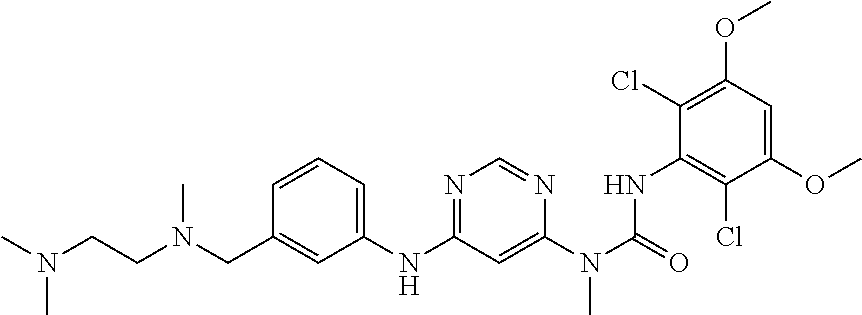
C1=CC=C(NC2=NC=NC(N(C(=O)NC3=C(Cl)C(OC)=CC(OC)=C3Cl)C)=C2)C=C1CN(CCN(C)C)C
